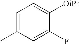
C1=C(C)C=C(F)C([OiPr])=C1
